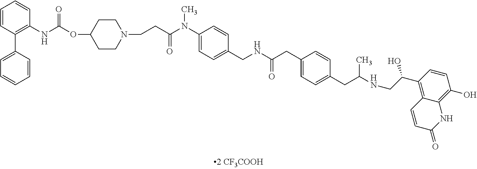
C1=CC(C2=CC=CC=C2)=C(NC(=O)OC2CCN(CCC(N(C3=CC=C(CNC(CC4=CC=C(CC(NCC(O)C5=C6C(=C(O)C=C5)NC(=O)C=C6)C)C=C4)=O)C=C3)C)=O)CC2)C=C1
